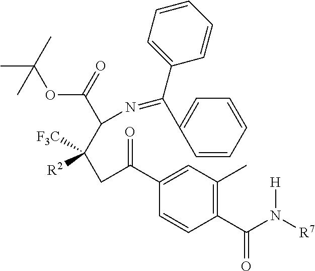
C1(C(N([R7])[H])=O)=C(C)C=C(C(CC(C(N=C(C2=CC=CC=C2)C2=CC=CC=C2)C(=O)OC(C)(C)C)([F3C])[R2])=O)C=C1
